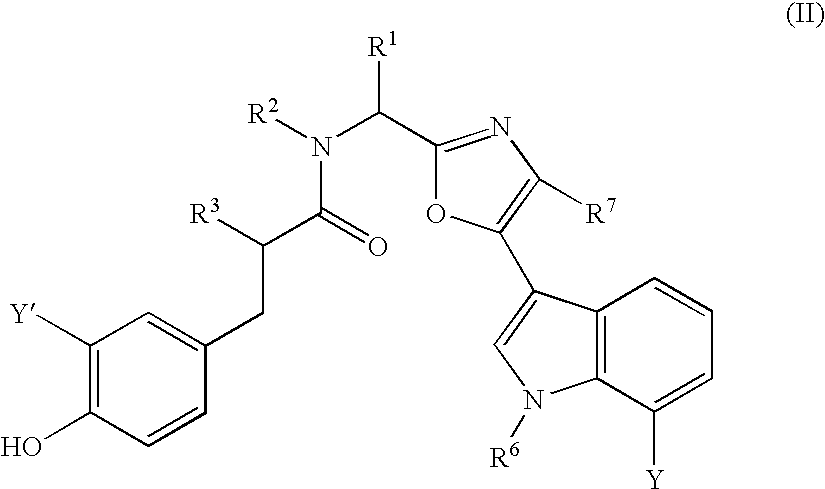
C1([Y])=C(O)C=CC(CC(C(=O)N([R2])C(C2=NC([R7])=C(C3=CN([R6])C4=C3C=CC=C4[Y])O2)[R1])[R3])=C1
